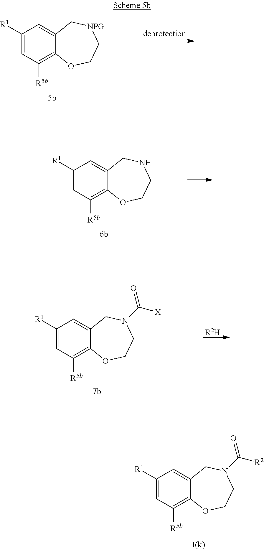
C1([R1])=CC([R5b])=C2C(=C1)CN(C([R2])=O)CCO2.C1([R1])=CC([R5b])=C2C(=C1)CN(C([X])=O)CCO2.[R2H].C1([R1])=CC([R5b])=C2C(=C1)C[NPG]CCO2.C1([R1])=CC([R5b])=C2C(=C1)CNCCO2
